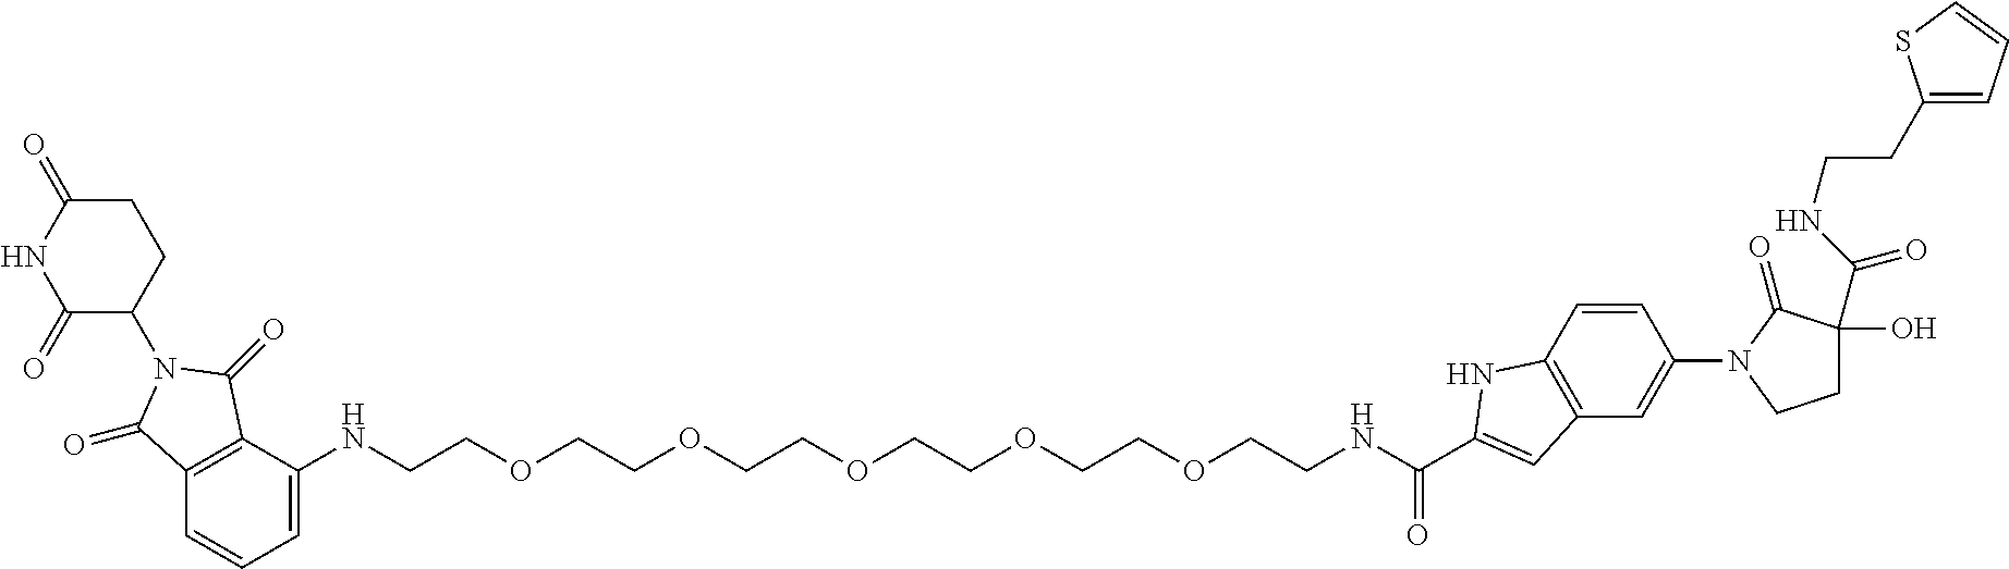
C12=C(C(NCCOCCOCCOCCOCCOCCNC(=O)C3=CC4=C(C=CC(N5C(=O)C(C(NCCC6=CC=CS6)=O)(O)CC5)=C4)N3)=CC=C1)C(=O)N(C1C(=O)NC(=O)CC1)C2=O
